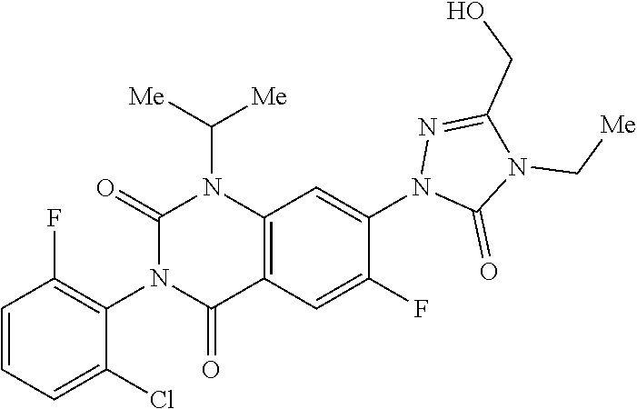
C1=CC=C(Cl)C(N2C(=O)C3=C(N(C([Me])[Me])C2=O)C=C(N2C(=O)N(C[Me])C(CO)=N2)C(F)=C3)=C1F
